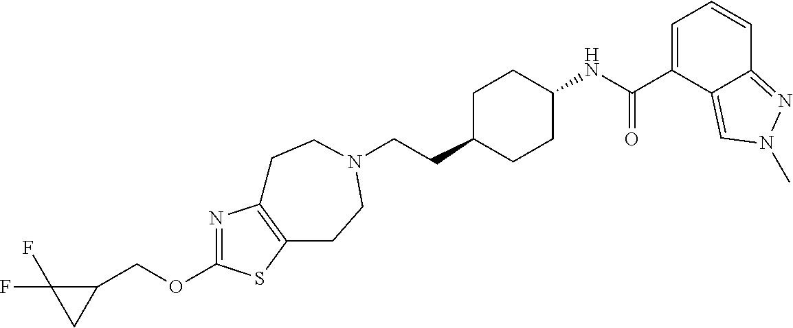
C(CC1CCC(NC(C2=CC=CC3=NN(C)C=C23)=O)CC1)N1CCC2=C(N=C(OCC3C(F)(F)C3)S2)CC1
